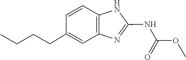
COC(NC1=NC2=C(N1)C=CC(CCCC)=C2)=O
